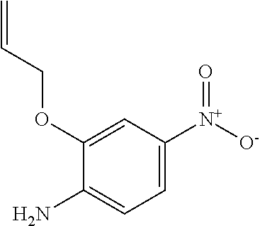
C1=C([N+]([O-])=O)C=C(OCC=C)C(N)=C1
